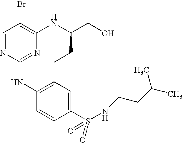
C1=NC(NC2=CC=C(S(=O)(=O)NCCC(C)C)C=C2)=NC(NC(CO)CC)=C1Br
